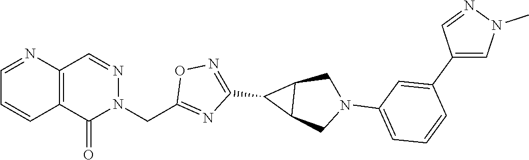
C12=C(C=NN(CC3=NC(C4C5C4CN(C4=CC=CC(C6=CN(C)N=C6)=C4)C5)=NO3)C1=O)N=CC=C2
